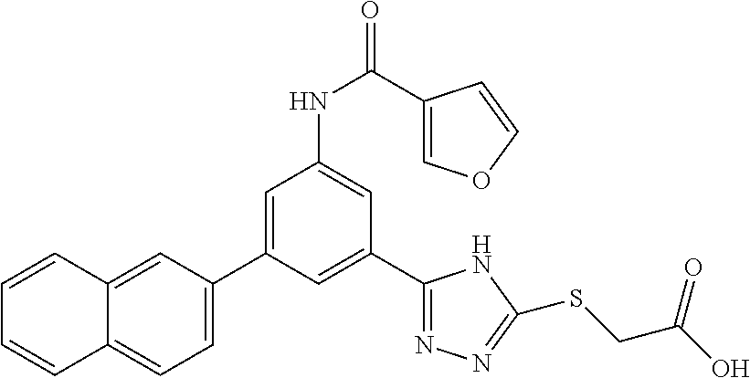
C1(C2=NN=C(SCC(O)=O)N2)=CC(C2=CC=C3C(=C2)C=CC=C3)=CC(NC(C2=COC=C2)=O)=C1
